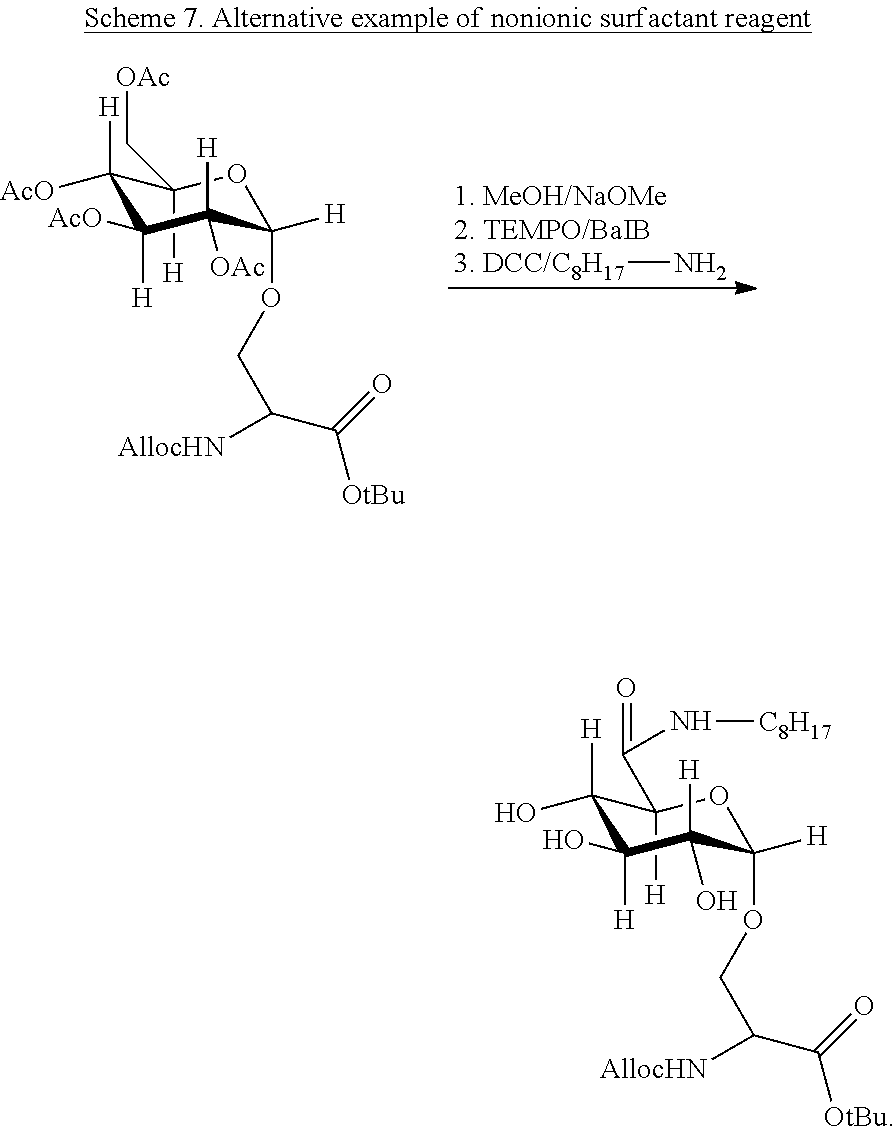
C1([H])(C(=O)N[C8H17])C([H])(O)C(O)([H])C([H])(O)C(OCC([AllocHN])C(=O)[OtBu])([H])O1.C1([H])(C[OAc])C([H])([AcO])C([AcO])([H])C([H])([OAc])C(OCC([AllocHN])C(=O)[OtBu])([H])O1.[DCC/C8H17]N
